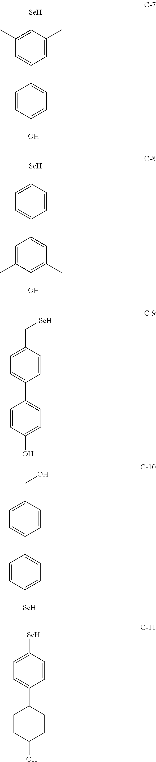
C1(C)=C([Se])C(C)=CC(C2=CC=C(O)C=C2)=C1.C1=C([Se])C=CC(C2=CC(C)=C(O)C(C)=C2)=C1.C1=C(C[Se])C=CC(C2=CC=C(O)C=C2)=C1.C1=C(CO)C=CC(C2=CC=C([Se])C=C2)=C1.C1=C([Se])C=CC(C2CCC(O)CC2)=C1
